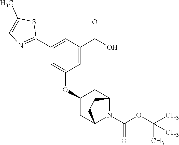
C1(OC2=CC(C3=NC=C(C)S3)=CC(C(O)=O)=C2)CC2N(C(OC(C)(C)C)=O)C(C1)CC2
